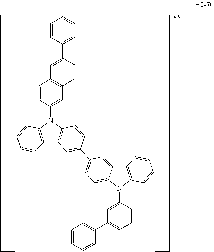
C1=CC(N2C3=C(C4=C2C=CC(C2=CC=C5C(=C2)C2=C(N5C5=CC(C6=CC=CC=C6)=CC=C5)C=CC=C2)=C4)C=CC=C3)=CC2=C1C=C(C1=CC=CC=C1)C=C2
